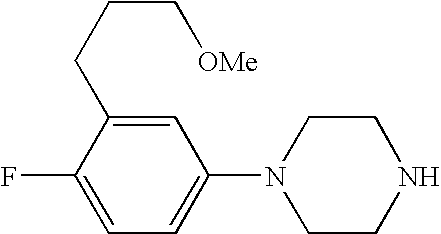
C1=C(F)C(CCC[OMe])=CC(N2CCNCC2)=C1
